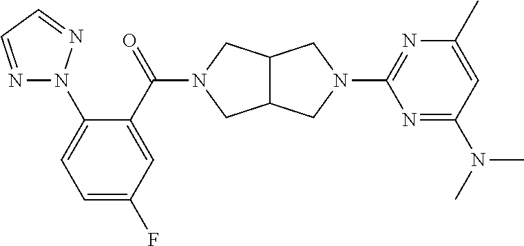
C12C(CN(C(C3=CC(F)=CC=C3N3N=CC=N3)=O)C1)CN(C1=NC(C)=CC(N(C)C)=N1)C2
